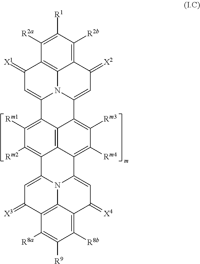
C12=C([R2b])C([R1])=C([R2a])C3=C1N1C(=CC2=[X2])C2=C([Rm3])C([Rm4])=C4C5=C2C(=C([Rm1])C([Rm2])=C5C2=CC(=[X3])C5=C6N2C4=CC(=[X4])C6=C([R8b])C([R9])=C5[R8a])C1=CC3=[X1]
